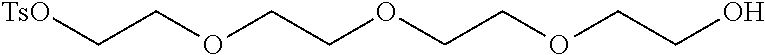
[TsO]CCOCCOCCOCCO
